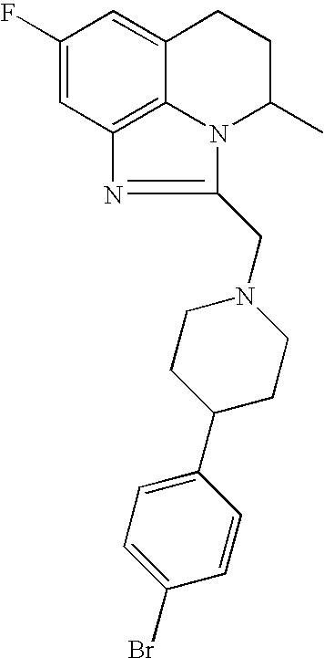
C1(F)=CC2=C3C(=C1)CCC(C)N3C(CN1CCC(C3=CC=C(Br)C=C3)CC1)=N2
